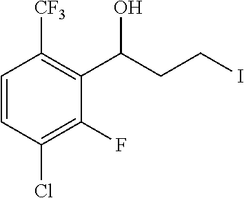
C1=CC(Cl)=C(F)C(C(CCI)O)=C1[CF3]
